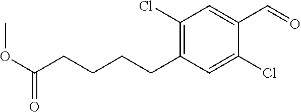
C(CCCCC1=C(Cl)C=C(C=O)C(Cl)=C1)(OC)=O
